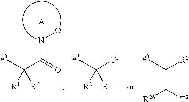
N(C(C(C)([R2])[R1])=O)O.[A].[T1]C(C)([R4])[R3].[R5]C(C)C([T2])[R26]
